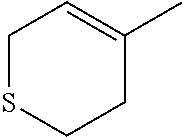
C1SCCC(C)=C1
